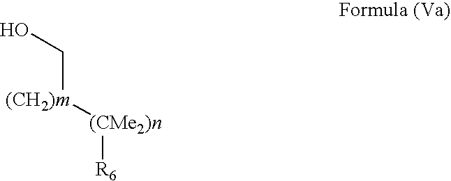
OC[(CH2)m][(CMe2)n][R6]
